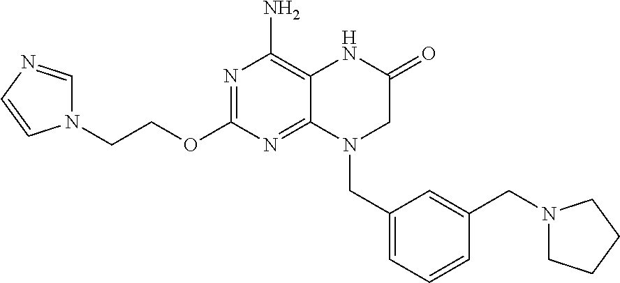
N1=C(OCCN2C=NC=C2)N=C2C(=C1N)NC(=O)CN2CC1=CC=CC(CN2CCCC2)=C1
